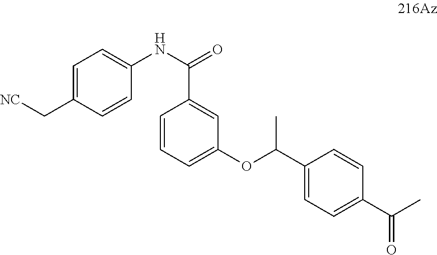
C1=C(C[NC])C=CC(NC(=O)C2=CC(OC(C3=CC=C(C(C)=O)C=C3)C)=CC=C2)=C1
